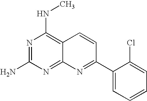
N1=C(N)N=C2C(=C1NC)C=CC(C1=CC=CC=C1Cl)=N2
